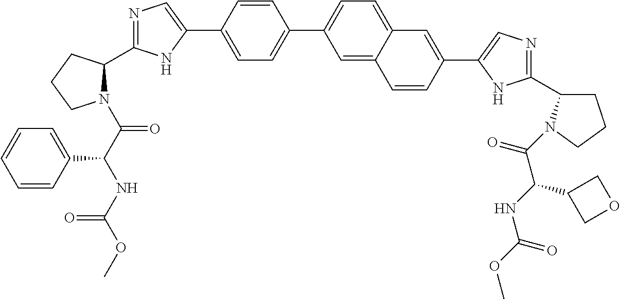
C1=C(C2=CN=C(C3N(C(C(NC(OC)=O)C4=CC=CC=C4)=O)CCC3)N2)C=CC(C2=CC=C3C(=C2)C=CC(C2=CN=C(C4CCCN4C(C(C4COC4)NC(=O)OC)=O)N2)=C3)=C1
